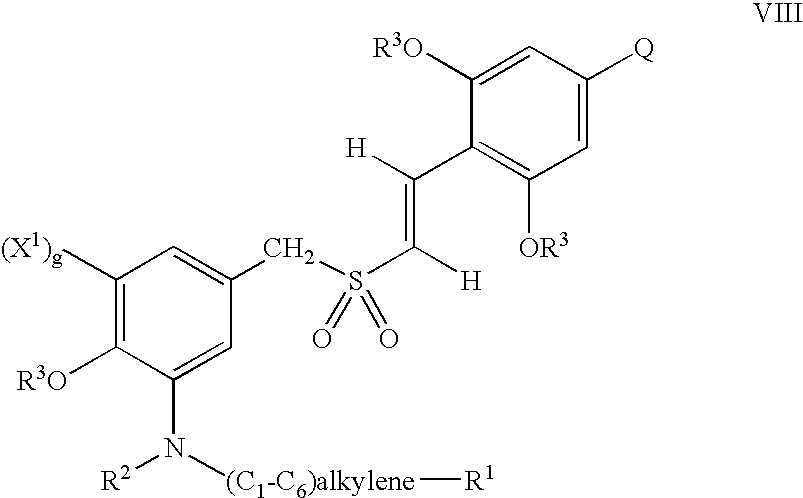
[R3O]C1=C([(X1)g])C=C(CS(C(=C([H])C2=C([OR3])C=C([Q])C=C2[R3O])[H])(=O)=O)C=C1N([R2])[(C1-C6)alkylene][R1]
